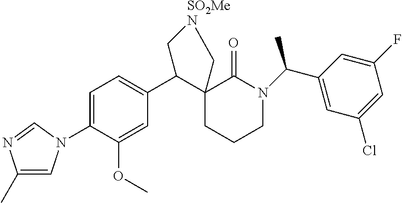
C1=C(N2C=C(C)N=C2)C(OC)=CC(C2C3(CCCN(C(C)C4=CC(Cl)=CC(F)=C4)C3=O)C[SO2MeN]C2)=C1
